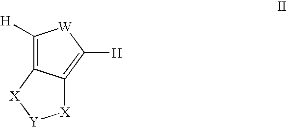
C1([H])=C2C(=C([H])[W]1)[X][Y][X]2
